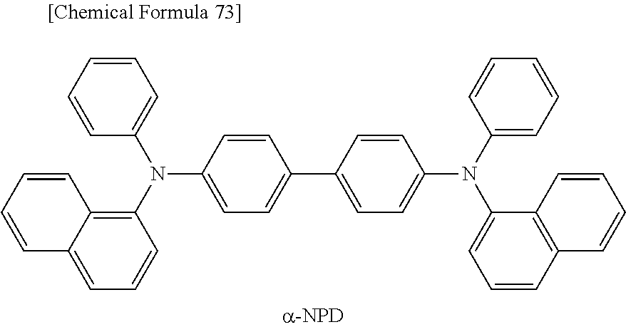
C1=C(N(C2=C3C(=CC=C2)C=CC=C3)C2=CC=C(C3=CC=C(N(C4=CC=CC5=C4C=CC=C5)C4=CC=CC=C4)C=C3)C=C2)C=CC=C1
